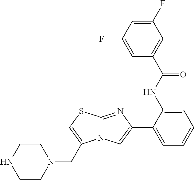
C12=NC(C3=CC=CC=C3NC(C3=CC(F)=CC(F)=C3)=O)=CN1C(CN1CCNCC1)=CS2
